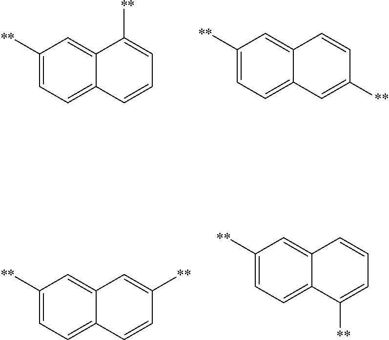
C1([**])=CC=C2C(=C1)C([**])=CC=C2.C1([**])=CC=C2C(=C1)C=CC([**])=C2.C1([**])=CC=C2C(=C1)C=C([**])C=C2.C1([**])=CC=C2C(=C1)C=CC=C2[**]
